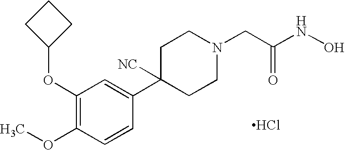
C1(OC2CCC2)=C(OC)C=CC(C2([NC])CCN(CC(NO)=O)CC2)=C1.Cl
